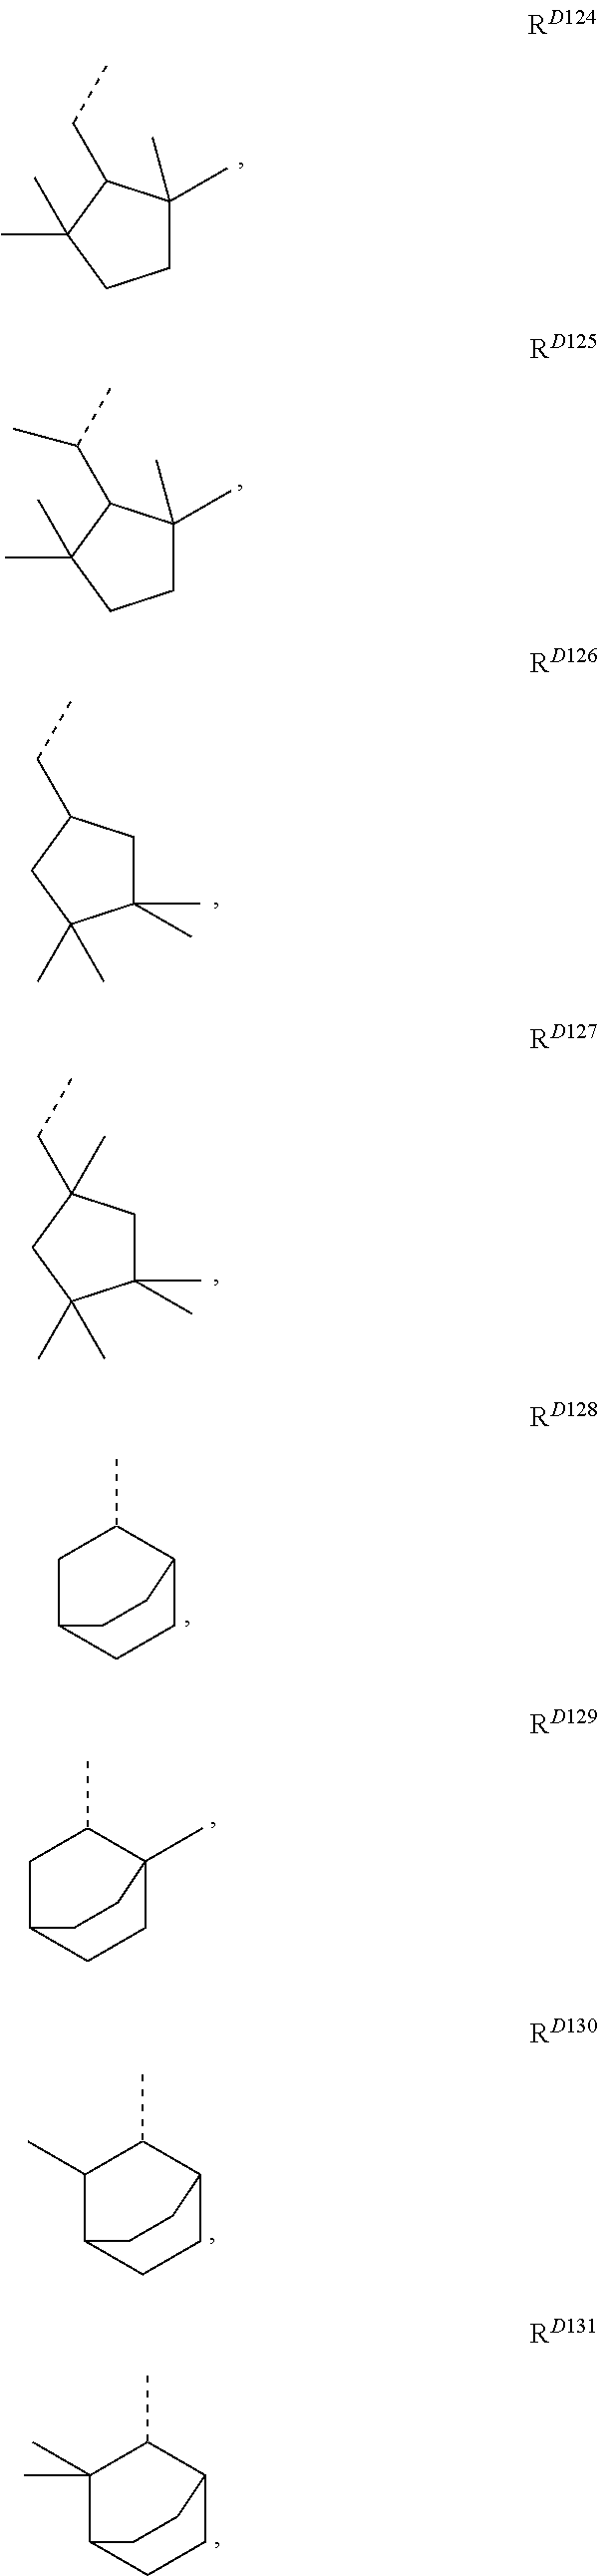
C1(C)(C)CCC(C)(C)C1CC.C1(C)(C)CCC(C)(C)C1C(C)C.C1C(C)(C)C(C)(C)CC1CC.C1C(C)(C)C(C)(C)CC1(CC)C.C1C2CCC(C1C)CC2.C1C2CCC(C)(C1C)CC2.C1(C)C2CCC(C1C)CC2.C1(C)(C)C2CCC(C1C)CC2
